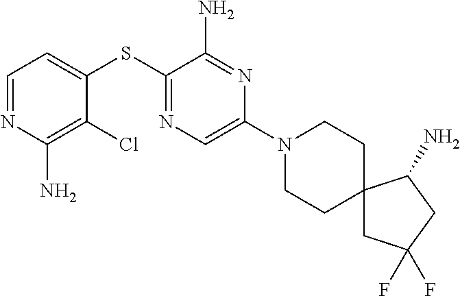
C1=C(SC2=NC=C(N3CCC4(CC3)CC(F)(F)CC4N)N=C2N)C(Cl)=C(N)N=C1
